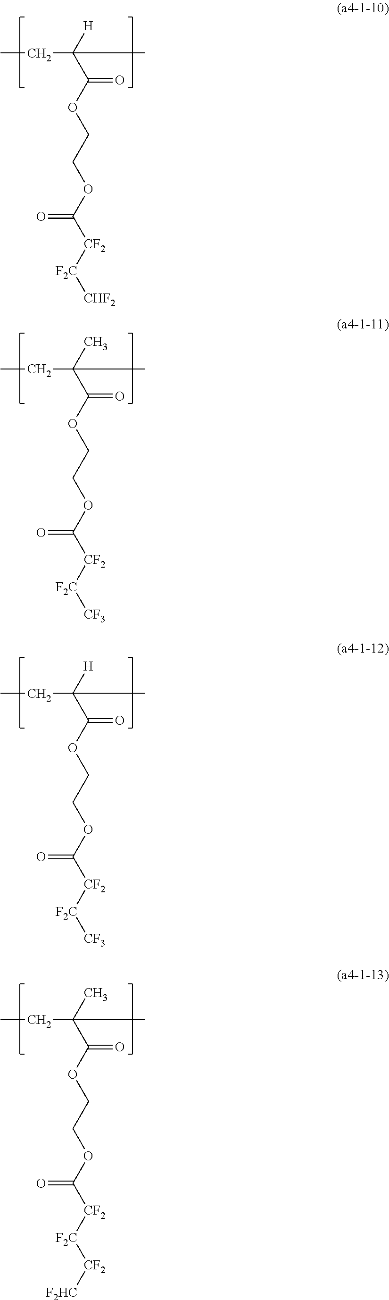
CCC([H])(C(=O)OCCOC([CF2][F2C][CHF2])=O)C.CCC(C)(C(=O)OCCOC([CF2][F2C][CF3])=O)C.CCC([H])(C(=O)OCCOC([CF2][F2C][CF3])=O)C.CCC(C)(C(=O)OCCOC([CF2][F2C][CF2][F2HC])=O)C
